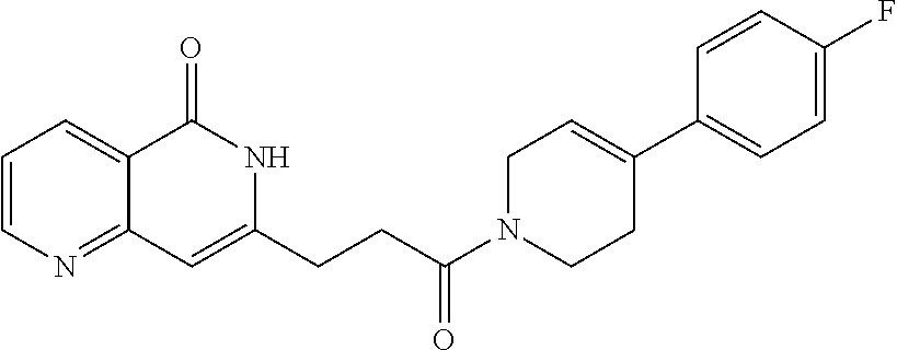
C1=CN=C2C(=C1)C(=O)NC(CCC(N1CC=C(C3=CC=C(F)C=C3)CC1)=O)=C2
